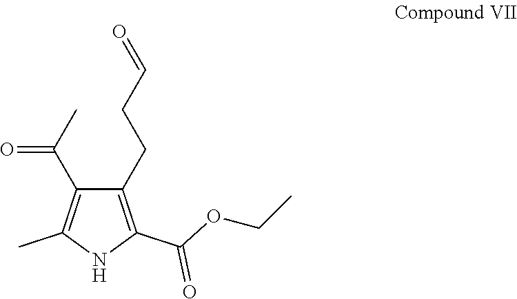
C1(CCC=O)=C(C(OCC)=O)NC(C)=C1C(C)=O
